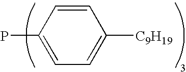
C1=C([C9H19])C=CC(P)=C1
